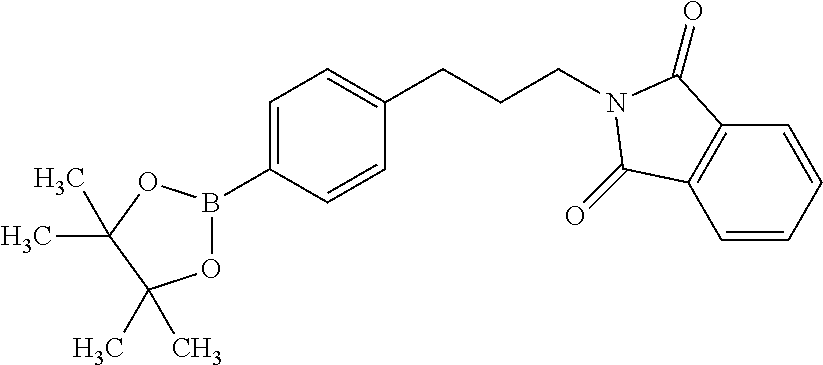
C1=C(B2OC(C)(C)C(C)(C)O2)C=CC(CCCN2C(=O)C3=C(C=CC=C3)C2=O)=C1
